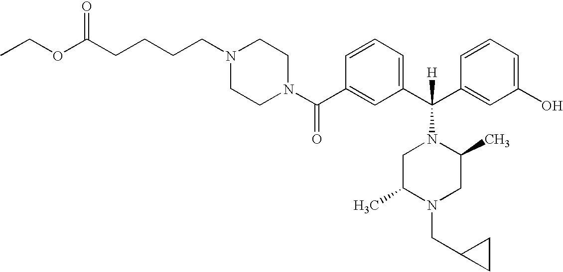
C1(C(N2CCN(CCCCC(OCC)=O)CC2)=O)=CC(C(C2=CC(O)=CC=C2)([H])N2CC(C)N(CC3CC3)CC2C)=CC=C1
